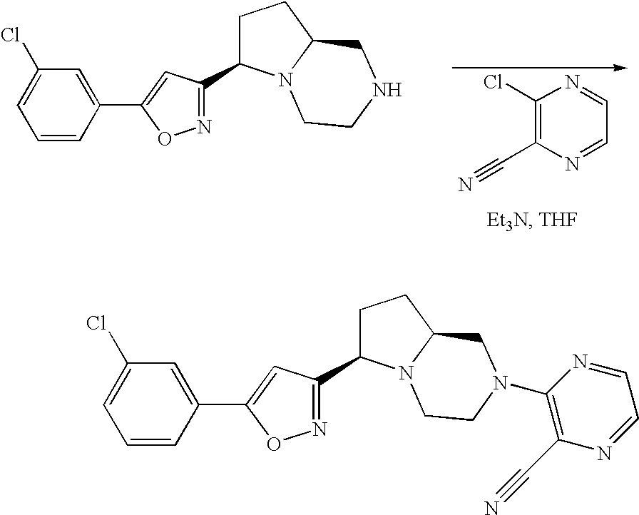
C1(Cl)=C(C#N)N=CC=N1.N1=C(C2CCC3N2CCNC3)C=C(C2=CC(Cl)=CC=C2)O1.N1=C(C2CCC3N2CCN(C2=C(C#N)N=CC=N2)C3)C=C(C2=CC(Cl)=CC=C2)O1
